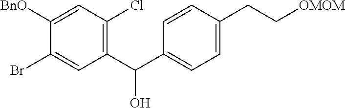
C1([BnO])=CC(Cl)=C(C(C2=CC=C(CC[OMOM])C=C2)O)C=C1Br
